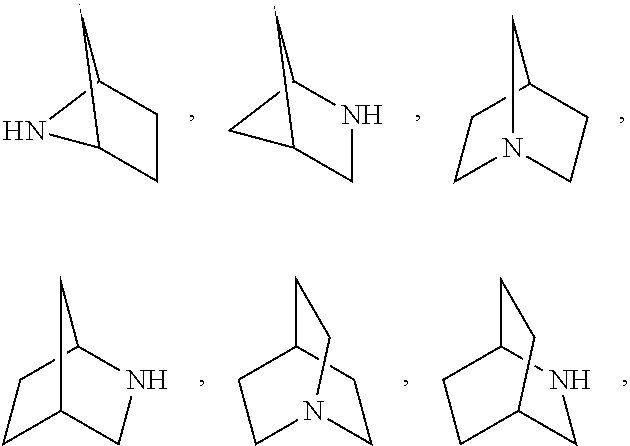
N1C2CCC1C2.C1C2CCN(C1)C2.C1C2CNC1C2.C1C2CCN(C1)CC2.C1C2NCC(C2)C1.C1C2NCC(C1)CC2
